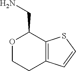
O1CCC2=C(SC=C2)C1CN
